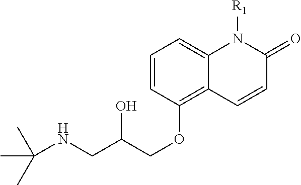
C1=CC(OCC(CNC(C)(C)C)O)=C2C(=C1)N([R1])C(=O)C=C2
